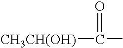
[CH3CH(OH)]C(=O)C
